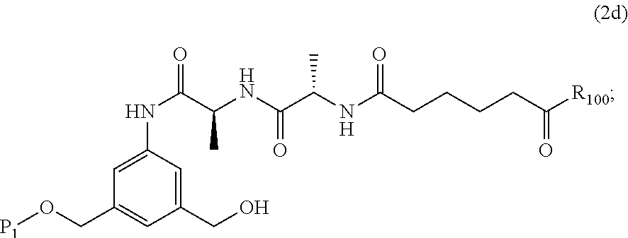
OCC1=CC(NC(C(C)NC(=O)C(NC(=O)CCCCC([R100])=O)C)=O)=CC(CO[P1])=C1
